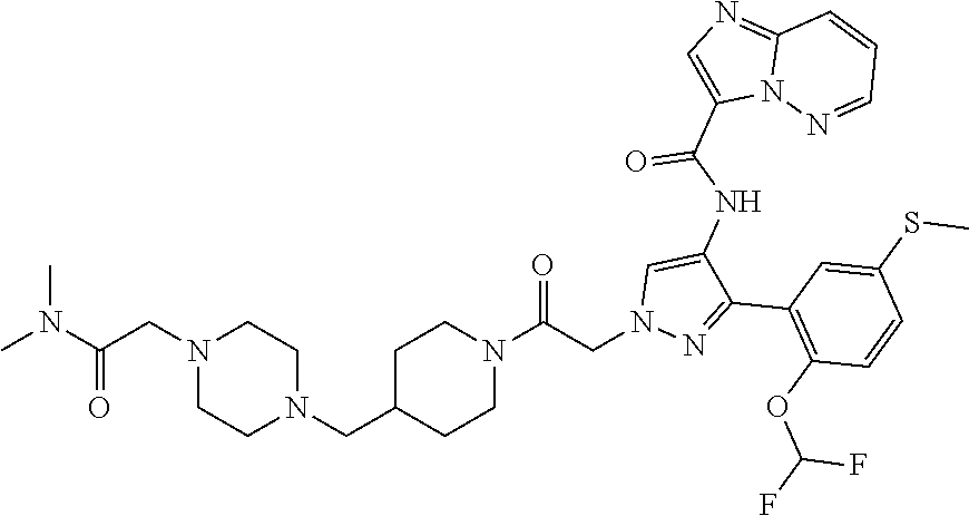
C(C1CCN(C(CN2N=C(C3=C(OC(F)F)C=CC(SC)=C3)C(NC(C3=CN=C4N3N=CC=C4)=O)=C2)=O)CC1)N1CCN(CC(N(C)C)=O)CC1
